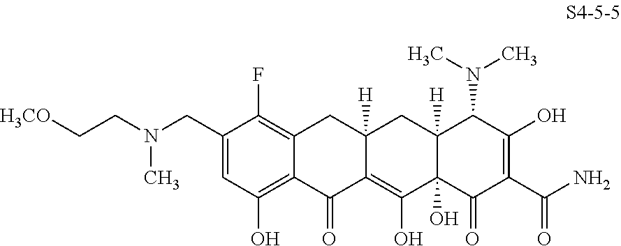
C1(CN(CC[H3CO])C)=CC(O)=C2C(=C1F)CC1([H])C(=C(O)C3(O)C([H])(C1)C(N(C)C)C(O)=C(C(N)=O)C3=O)C2=O
